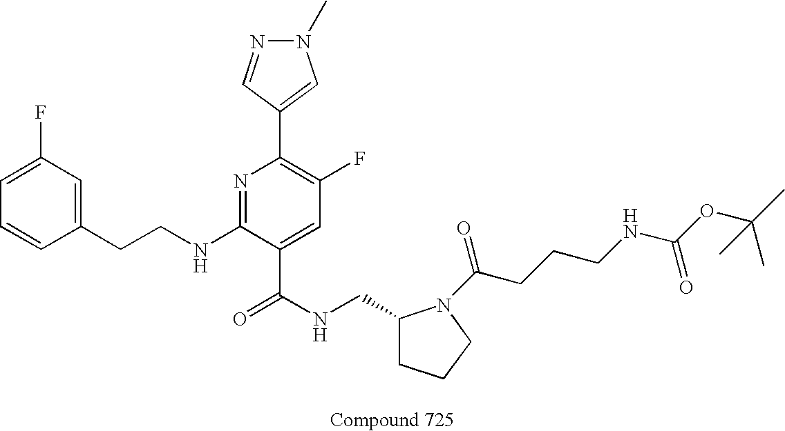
C1=CC(CCNC2=NC(C3=CN(C)N=C3)=C(F)C=C2C(NCC2CCCN2C(CCCNC(OC(C)(C)C)=O)=O)=O)=CC(F)=C1
